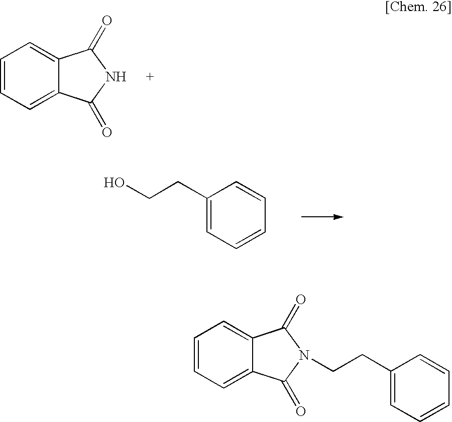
C1=CC=C2C(=C1)C(=O)NC2=O.C1(CCO)=CC=CC=C1.C1=CC=C2C(=C1)C(=O)N(CCC1=CC=CC=C1)C2=O
